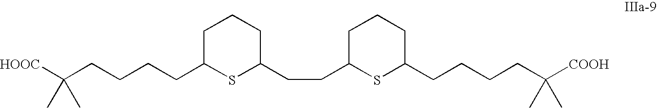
C(CCCCC1SC(CCC2SC(CCCCC([COOH])(C)C)CCC2)CCC1)([HOOC])(C)C
